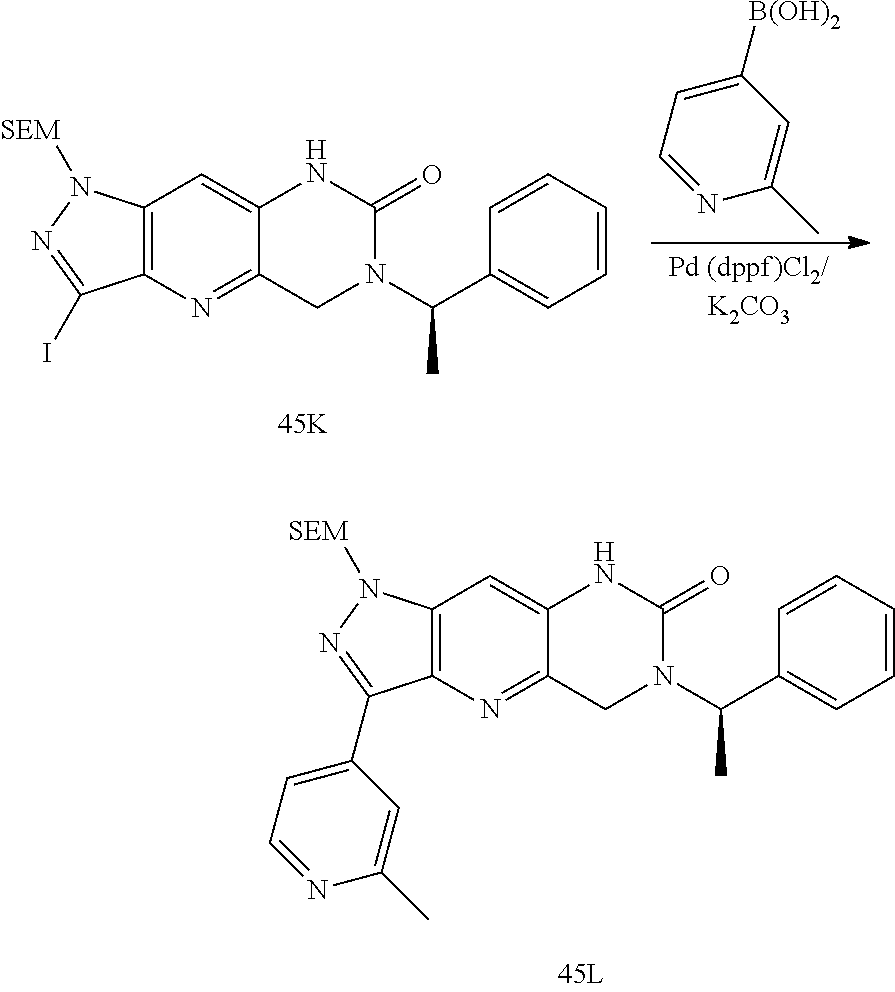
C12=C(N=C3C(=C1)NC(=O)N(C(C1=CC=CC=C1)C)C3)C(I)=NN2[SEM].C1=NC(C)=CC([B(OH)2])=C1.C12=C(N=C3C(=C1)NC(=O)N(C(C1=CC=CC=C1)C)C3)C(C1=CC=NC(C)=C1)=NN2[SEM]
